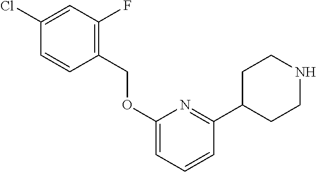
C1=C(OCC2=C(F)C=C(Cl)C=C2)N=C(C2CCNCC2)C=C1
